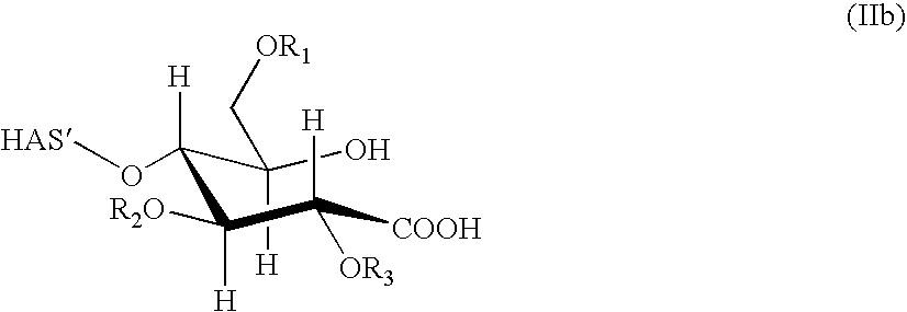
[COOH]C([H])([OR3])C([H])([R2O])C(C(O)([H])C[OR1])(O[HAS])[H]
